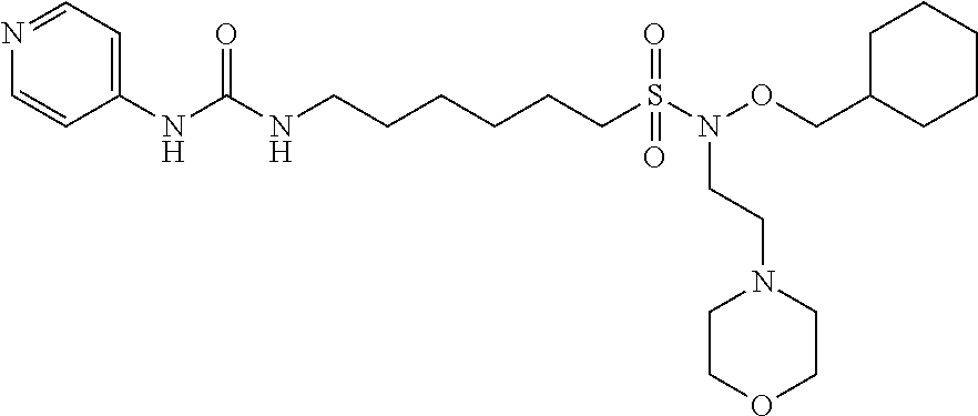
C1(NC(NCCCCCCS(N(OCC2CCCCC2)CCN2CCOCC2)(=O)=O)=O)=CC=NC=C1
